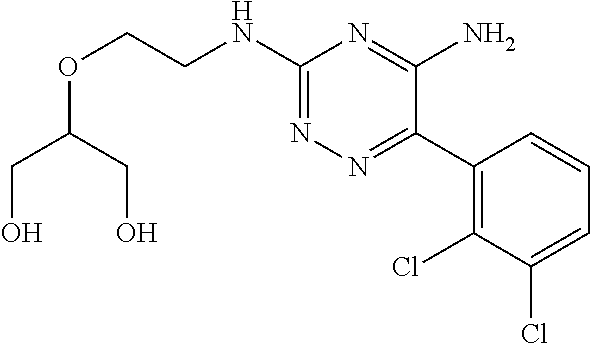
O(CCNC1=NN=C(C2=C(Cl)C(Cl)=CC=C2)C(N)=N1)C(CO)CO
